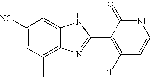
C1([NC])=CC(C)=C2C(=C1)NC(C1=C(Cl)C=CNC1=O)=N2
